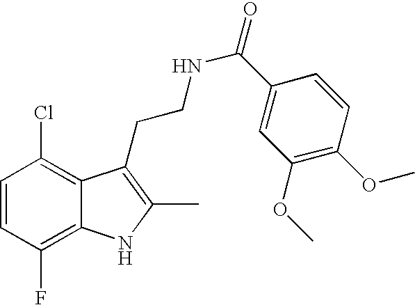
C1=CC(F)=C2C(=C1Cl)C(CCNC(=O)C1=CC(OC)=C(OC)C=C1)=C(C)N2
